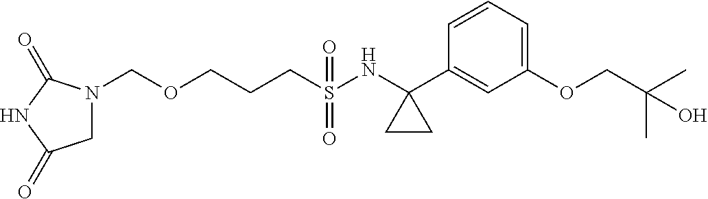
C(S(NC1(C2=CC(OCC(C)(C)O)=CC=C2)CC1)(=O)=O)CCOCN1CC(=O)NC1=O
